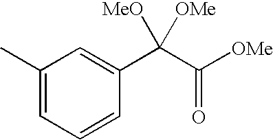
C1(C)=CC=CC(C(C([OMe])=O)([OMe])[MeO])=C1
